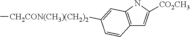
C12=C(NC([CO2CH3])=C1)C=C([CH2CON(CH3)(CH2)2]C)C=C2
